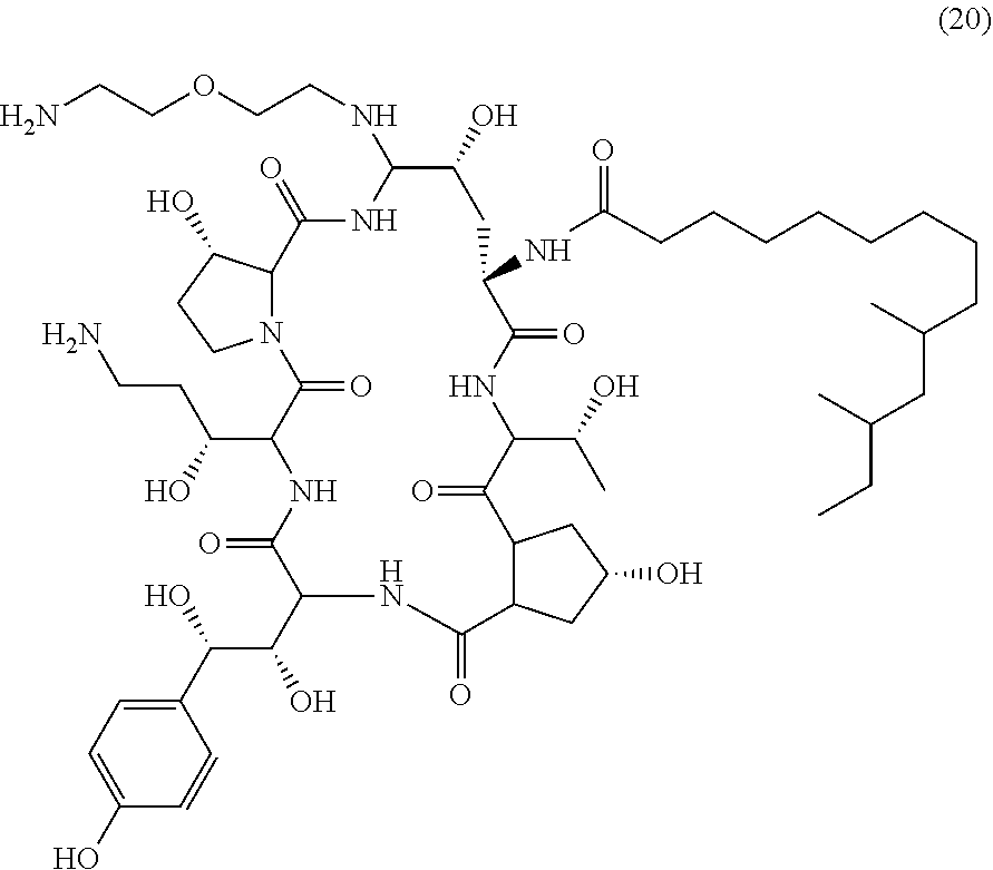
C(CCCCCCCC(CC(CC)C)C)C(=O)NC1C(=O)NC(C(C)O)C(=O)C2C(C(=O)NC(C(C(C3=CC=C(O)C=C3)O)O)C(=O)NC(C(O)CCN)C(=O)N3C(C(=O)NC(NCCOCCN)C(O)C1)C(O)CC3)CC(O)C2
